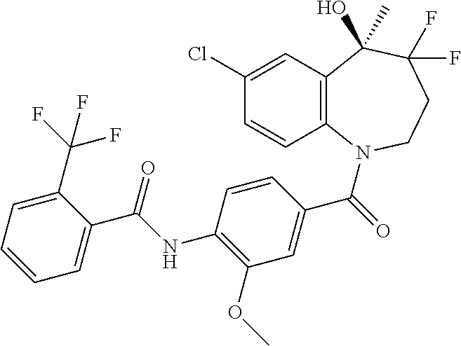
C12=C(N(C(=O)C3=CC(OC)=C(NC(C4=CC=CC=C4C(F)(F)F)=O)C=C3)CCC(F)(F)C1(C)O)C=CC(Cl)=C2
